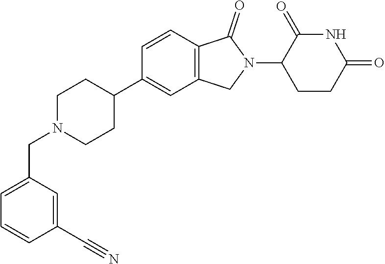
C1N(CC2=CC=CC(C#N)=C2)CCC(C2=CC3=C(C=C2)C(=O)N(C2CCC(=O)NC2=O)C3)C1
